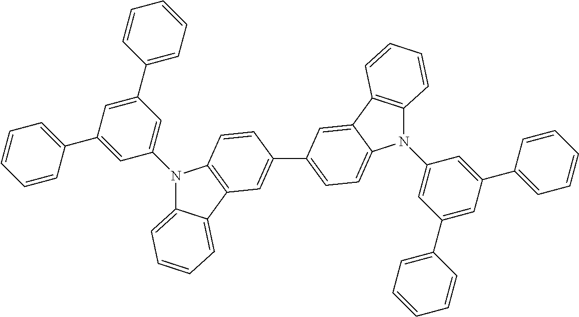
C1=CC=CC(C2=CC(N3C4=CC=CC=C4C4=C3C=CC(C3=CC=C5N(C6=CC(C7=CC=CC=C7)=CC(C7=CC=CC=C7)=C6)C6=C(C5=C3)C=CC=C6)=C4)=CC(C3=CC=CC=C3)=C2)=C1
